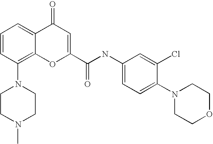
C1CN(C)CCN1C1=C2C(=CC=C1)C(=O)C=C(C(NC1=CC=C(N3CCOCC3)C(Cl)=C1)=O)O2
